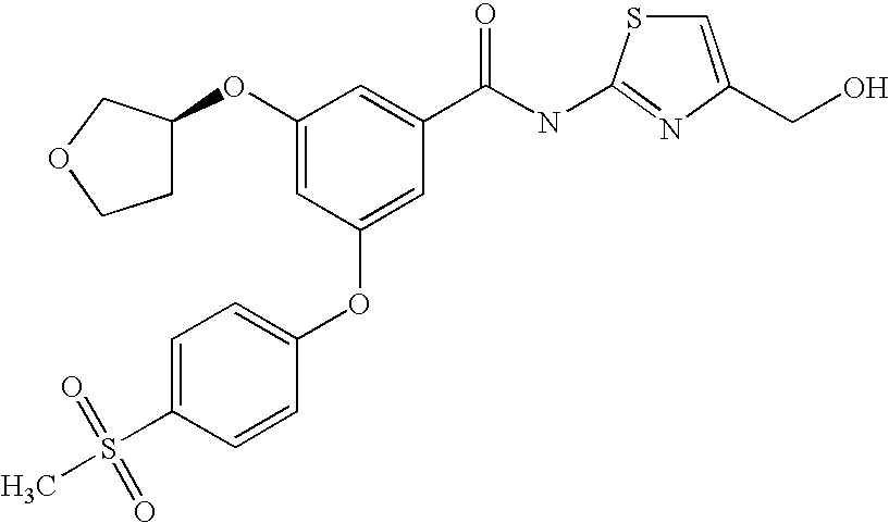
C1(OC2COCC2)=CC(OC2=CC=C(S(C)(=O)=O)C=C2)=CC(C(NC2=NC(CO)=CS2)=O)=C1
